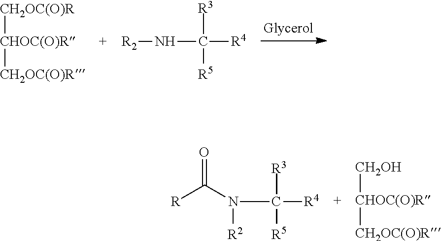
[CH2OC(O)R][CHOC(O)R][CH2OC(O)R].[R2]NC([R4])([R3])[R5].N(C([R4])([R3])[R5])([R2])C([R])=O.[CH2OH][CHOC(O)R][CH2OC(O)R]
